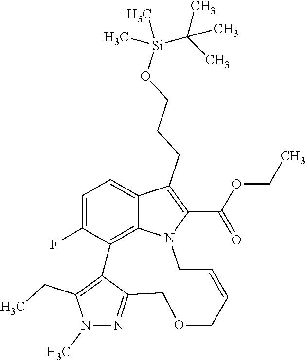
C1=C(F)C2=C3C(=C1)C(CCCO[Si](C(C)(C)C)(C)C)=C(C(OCC)=O)N3CC=CCOCC1=NN(C)C(CC)=C21
